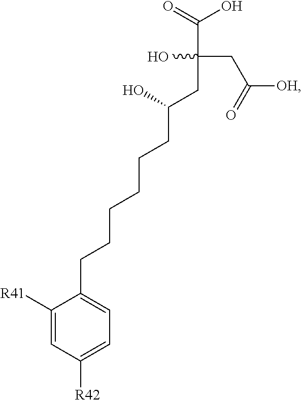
C1([R41])=CC([R42])=CC=C1CCCCCCC(CC(O)(CC([OH])=O)C(=O)O)O
